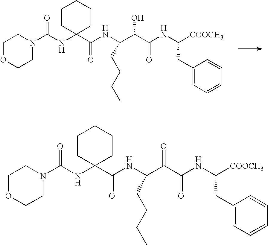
C1OCCN(C(NC2(C(NC(CCCC)C(C(=O)NC([COOCH3])CC3=CC=CC=C3)O)=O)CCCCC2)=O)C1.C1OCCN(C(NC2(C(NC(CCCC)C(C(=O)NC([COOCH3])CC3=CC=CC=C3)=O)=O)CCCCC2)=O)C1
